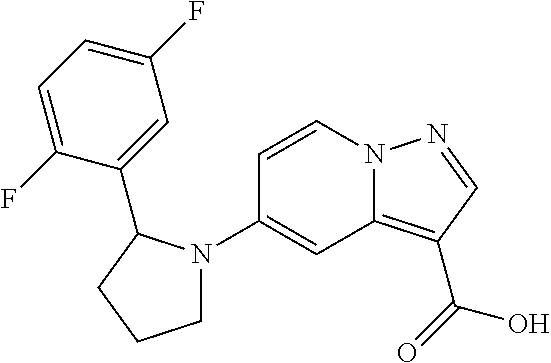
C1(N2CCCC2C2=CC(F)=CC=C2F)=CC2=C(C(=O)O)C=NN2C=C1
